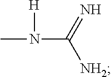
CN([H])C([NH2])=N
